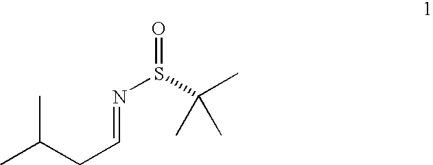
CC(CC=NS(C(C)(C)C)=O)C
